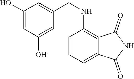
C1(O)=CC(O)=CC(CNC2=C3C(=CC=C2)C(=O)NC3=O)=C1
